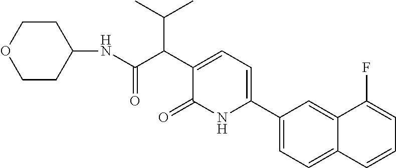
O=C1C(C(C(C)C)C(NC2CCOCC2)=O)=CC=C(C2=CC=C3C(=C2)C(F)=CC=C3)N1
